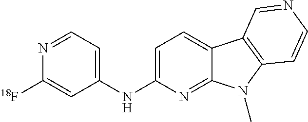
C1=C(NC2=CC=NC([18F])=C2)N=C2C(=C1)C1=C(N2C)C=CN=C1
